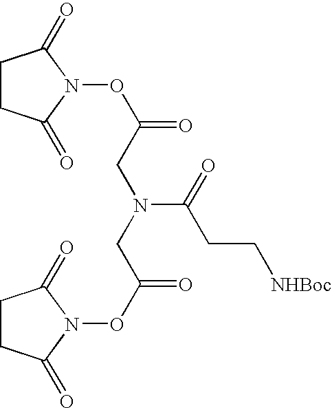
C1CC(=O)N(OC(=O)CN(C(CC[NHBoc])=O)CC(=O)ON2C(=O)CCC2=O)C1=O
